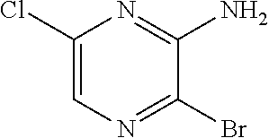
C1(Cl)=CN=C(Br)C(N)=N1
